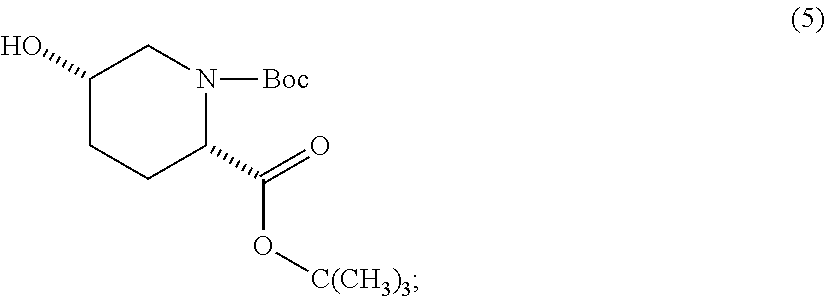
C1(O)CCC(C(=O)O[C(CH3)3])N([Boc])C1
